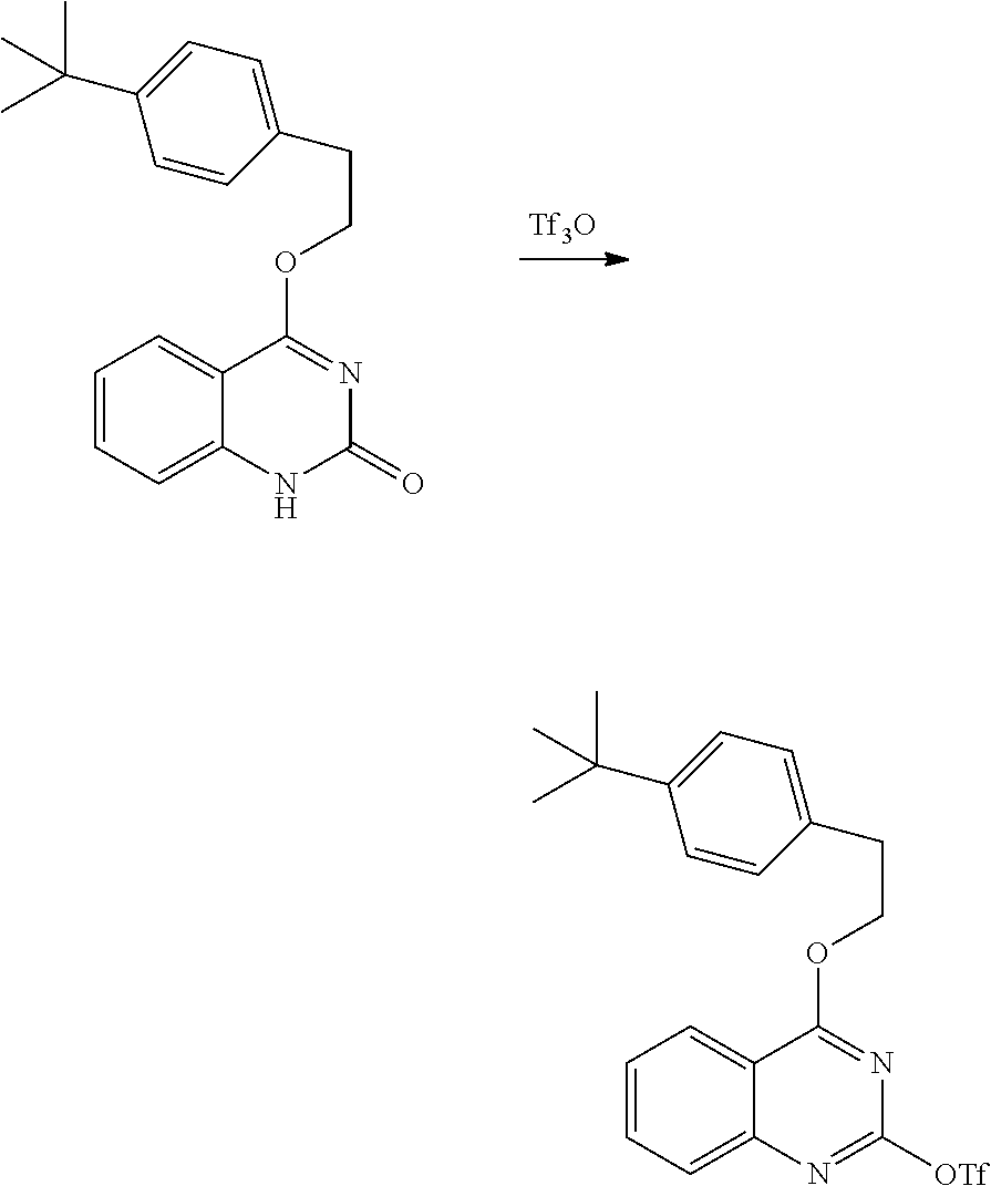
C1=CC=C2C(=C1)C(OCCC1=CC=C(C(C)(C)C)C=C1)=NC(=O)N2.C1=CC=C2C(=C1)C(OCCC1=CC=C(C(C)(C)C)C=C1)=NC([OTf])=N2
